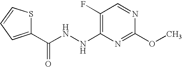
COC1=NC(NNC(=O)C2=CC=CS2)=C(F)C=N1
